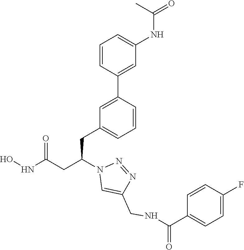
C1(CC(CC(NO)=O)N2C=C(CNC(C3=CC=C(F)C=C3)=O)N=N2)=CC=CC(C2=CC(NC(=O)C)=CC=C2)=C1
